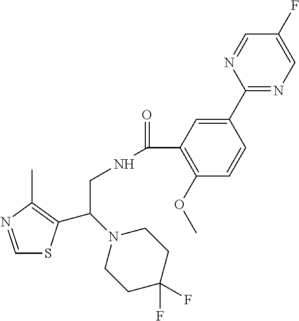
C1=NC(C)=C(C(N2CCC(F)(F)CC2)CNC(=O)C2=C(OC)C=CC(C3=NC=C(F)C=N3)=C2)S1
